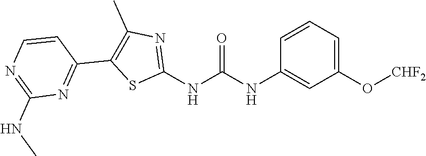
C1(O[CHF2])=CC=CC(NC(NC2=NC(C)=C(C3=NC(NC)=NC=C3)S2)=O)=C1
